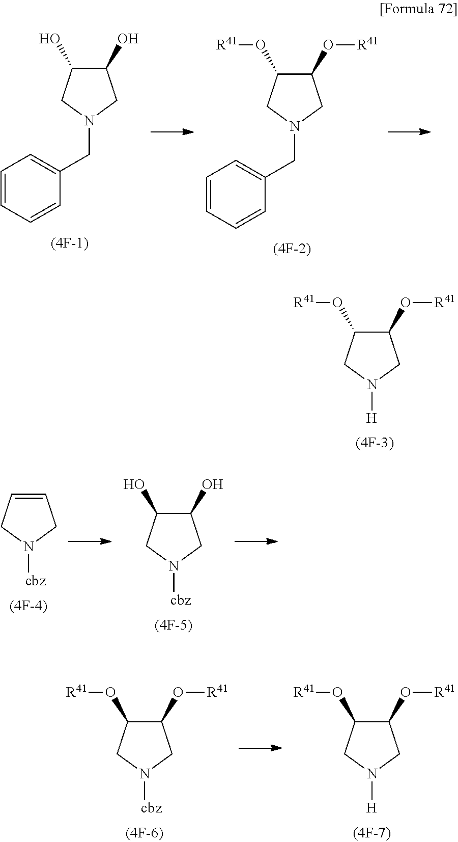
C1=CC=CC(CN2CC(O)C(O)C2)=C1.C1=CC=CC(CN2CC(O[R41])C(O[R41])C2)=C1.C1(O[R41])C(O[R41])CN([H])C1.C1=CCN([cbz])C1.C1(O)C(O)CN([cbz])C1.C1(O[R41])C(O[R41])CN([cbz])C1.C1(O[R41])C(O[R41])CN([H])C1
